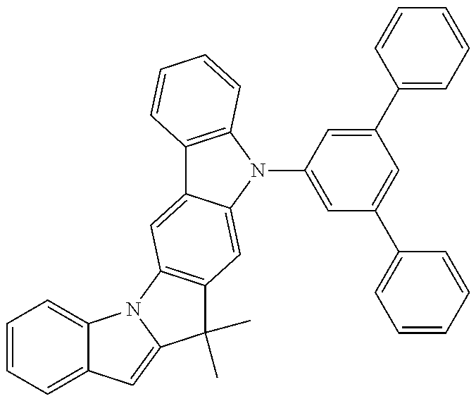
C1=CC=C2C(=C1)N1C(=C2)C(C)(C)C2=C1C=C1C(=C2)N(C2=CC(C3=CC=CC=C3)=CC(C3=CC=CC=C3)=C2)C2=C1C=CC=C2
